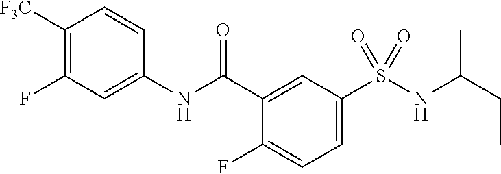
C1([F3C])=C(F)C=C(NC(C2=CC(S(NC(CC)C)(=O)=O)=CC=C2F)=O)C=C1
